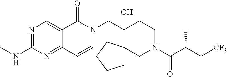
C12=NC(NC)=NC=C1C(=O)N(CC1(O)C3(CN(C(=O)C(C[CF3])C)CC1)CCCC3)C=C2
